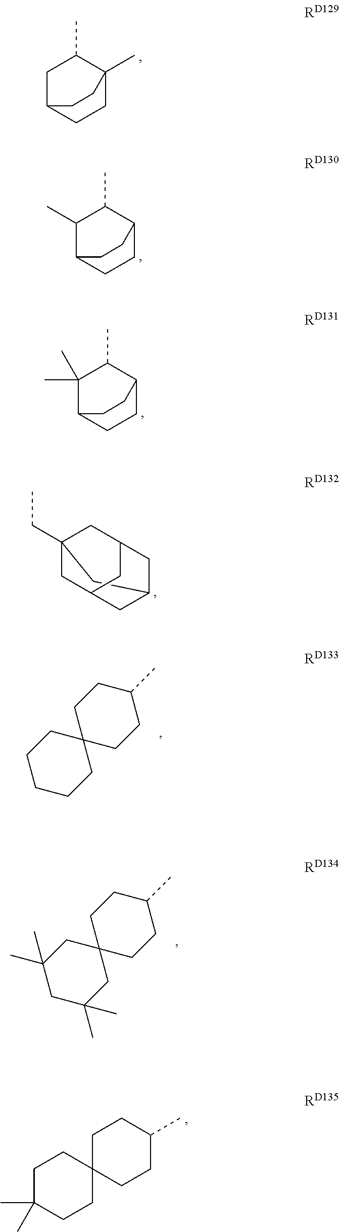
C1C2CCC(C)(C1C)CC2.C1(C)C2CCC(C1C)CC2.C1(C)(C)C2CCC(C1C)CC2.C12CC3(CC)CC(C1)CC(C2)C3.C1CCCC2(C1)CCC(C)CC2.C1(C)(C)CC(C)(C)CC2(C1)CCC(C)CC2.C1C(C)(C)CCC2(C1)CCC(C)CC2
